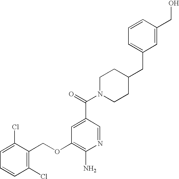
C1=C(Cl)C(COC2=C(N)N=CC(C(=O)N3CCC(CC4=CC=CC(CO)=C4)CC3)=C2)=C(Cl)C=C1
